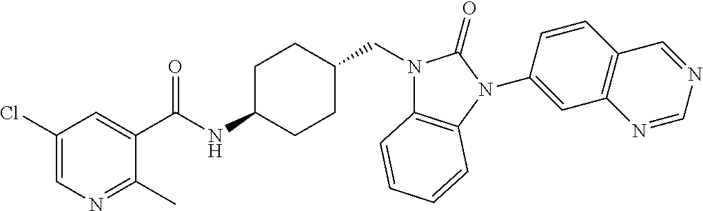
C1(Cl)=CN=C(C)C(C(NC2CCC(CN3C4=C(N(C5=CC6=C(C=C5)C=NC=N6)C3=O)C=CC=C4)CC2)=O)=C1
